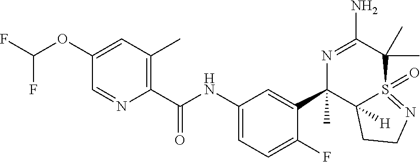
O(C1=CC(C)=C(C(NC2=CC=C(F)C(C3(C)C4([H])S(=O)(=NCC4)C(C)(C)C(N)=N3)=C2)=O)N=C1)C(F)F
